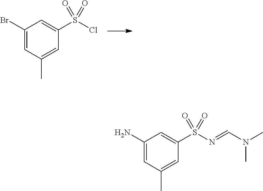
C1(Br)=CC(C)=CC(S(Cl)(=O)=O)=C1.C1(N)=CC(C)=CC(S(N=CN(C)C)(=O)=O)=C1
